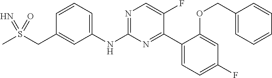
C1=CC=C(NC2=NC=C(F)C(C3=CC=C(F)C=C3OCC3=CC=CC=C3)=N2)C=C1CS(C)(=N)=O
